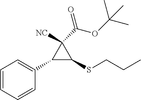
C1=CC=CC(C2C(SCCC)C2([NC])C(OC(C)(C)C)=O)=C1
